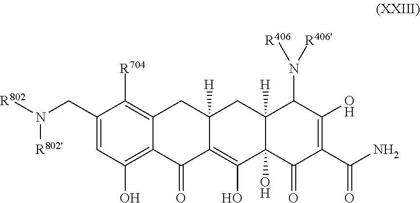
C1(CN([R802'])[R802])=CC(O)=C2C(=C1[R704])CC1([H])C(=C(O)C3(O)C([H])(C1)C(N([R406'])[R406])C(O)=C(C(N)=O)C3=O)C2=O
